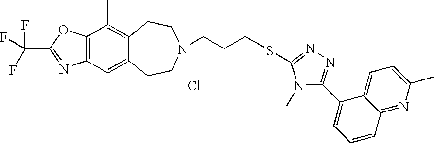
Cl.C12=C(C=C3C(=C1C)CCN(CCCSC1=NN=C(C4=CC=CC5=NC(C)=CC=C45)N1C)CC3)N=C(C(F)(F)F)O2
